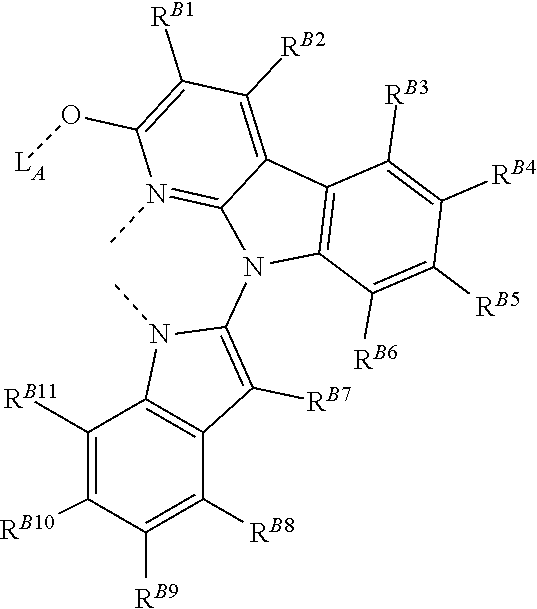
C12=C(C([RB6])=C([RB5])C([RB4])=C1[RB3])N(C1=C([RB7])C3=C(C([RB11])=C([RB10])C([RB9])=C3[RB8])N1C)C1=N(C)C(O[LA])=C([RB1])C([RB2])=C21
